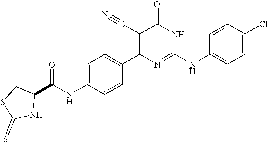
C1=CC(C2=C(C#N)C(=O)NC(NC3=CC=C(Cl)C=C3)=N2)=CC=C1NC(=O)C1NC(=S)SC1
